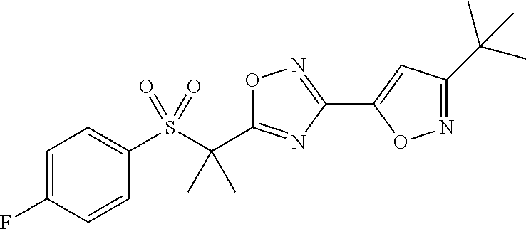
S(C(C)(C)C1=NC(C2=CC(C(C)(C)C)=NO2)=NO1)(=O)(=O)C1=CC=C(F)C=C1
